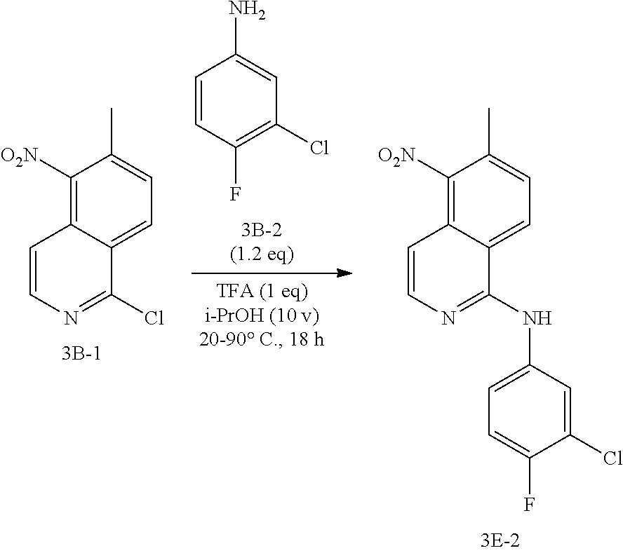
C1([O2N])=C2C(=CC=C1C)C(Cl)=NC=C2.C1([O2N])=C2C(=CC=C1C)C(NC1=CC=C(F)C(Cl)=C1)=NC=C2.C1(Cl)=C(F)C=CC(N)=C1
